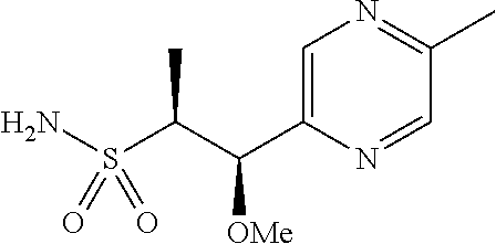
S(C(C(C1=CN=C(C)C=N1)[OMe])C)(N)(=O)=O
